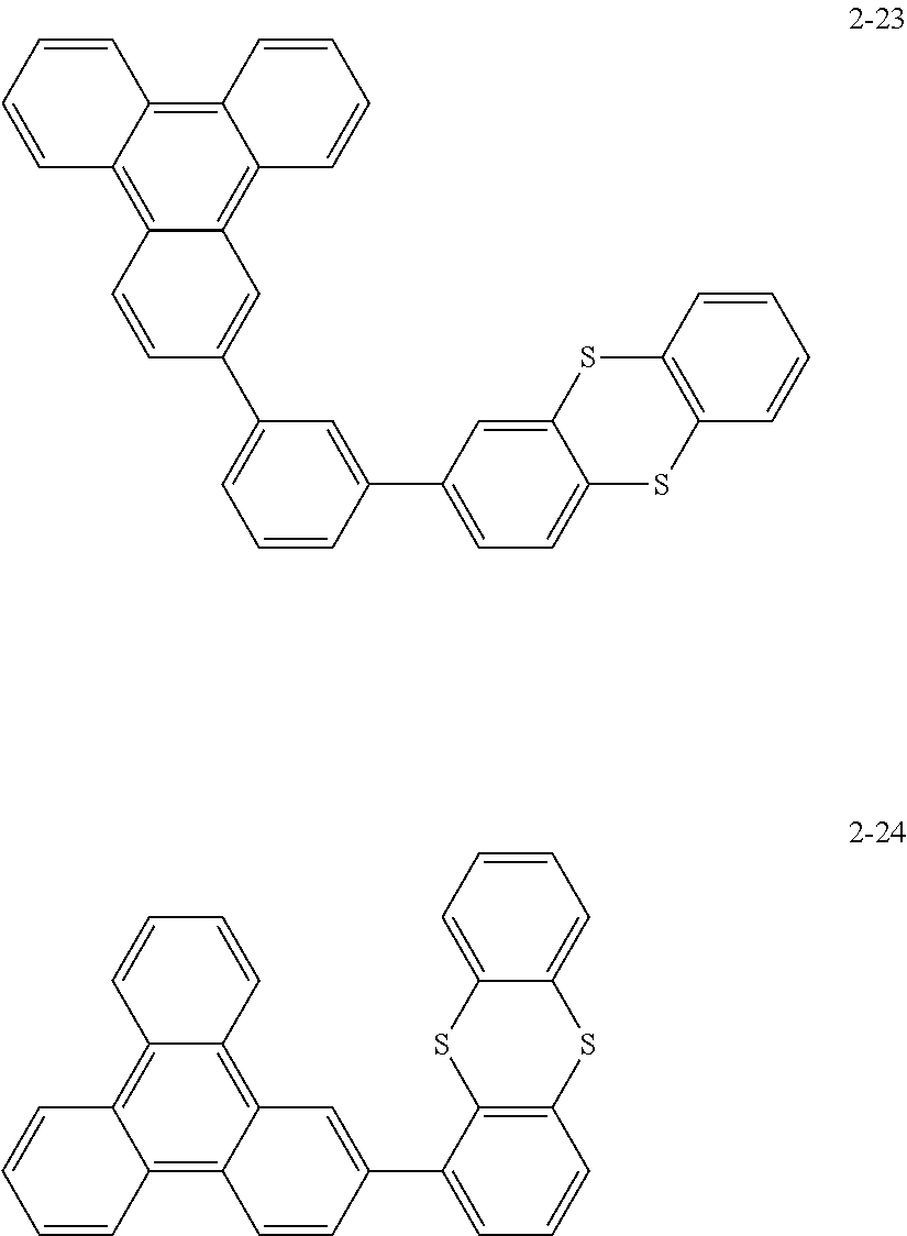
C1(C2=CC=CC(C3=CC=C4C(=C3)SC3=C(S4)C=CC=C3)=C2)=CC2=C3C(=C4C(=C2C=C1)C=CC=C4)C=CC=C3.C1=CC2=C3C(=C4C(=C2C=C1)C=CC=C4)C=CC(C1=CC=CC2=C1SC1=CC=CC=C1S2)=C3
